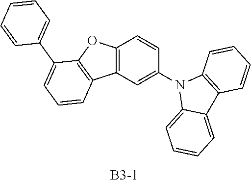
C12=C(C=C(N3C4=CC=CC=C4C4=C3C=CC=C4)C=C1)C1=C(O2)C(C2=CC=CC=C2)=CC=C1.[B3-1]
